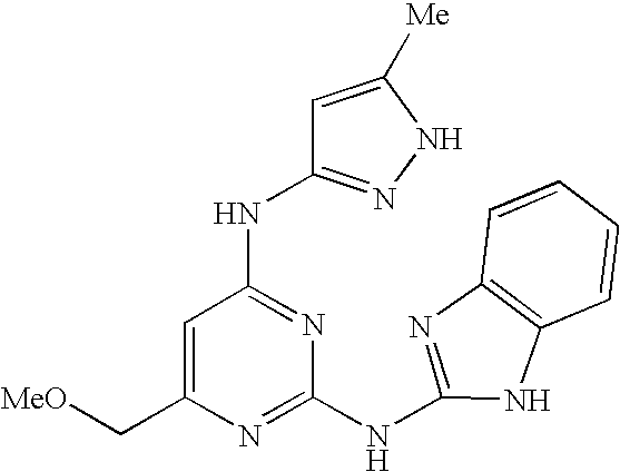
N(C1=NC(NC2=NC3=C(N2)C=CC=C3)=NC(C[MeO])=C1)C1=NNC([Me])=C1
